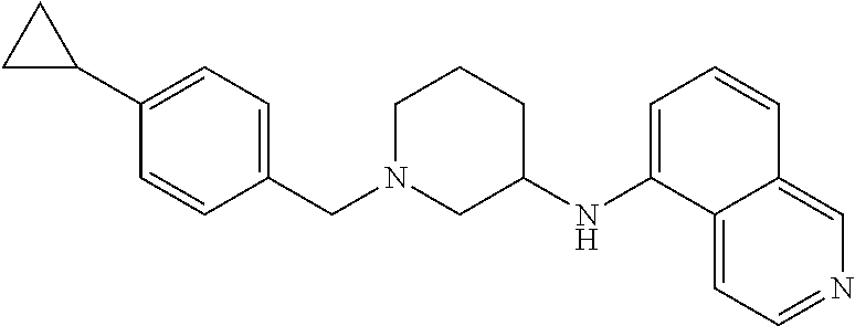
C1(C2CC2)=CC=C(CN2CCCC(NC3=CC=CC4=CN=CC=C34)C2)C=C1
